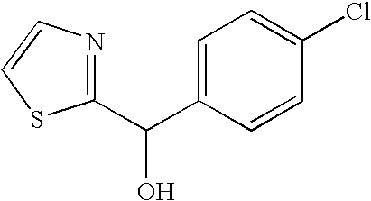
N1=C(C(O)C2=CC=C(Cl)C=C2)SC=C1
